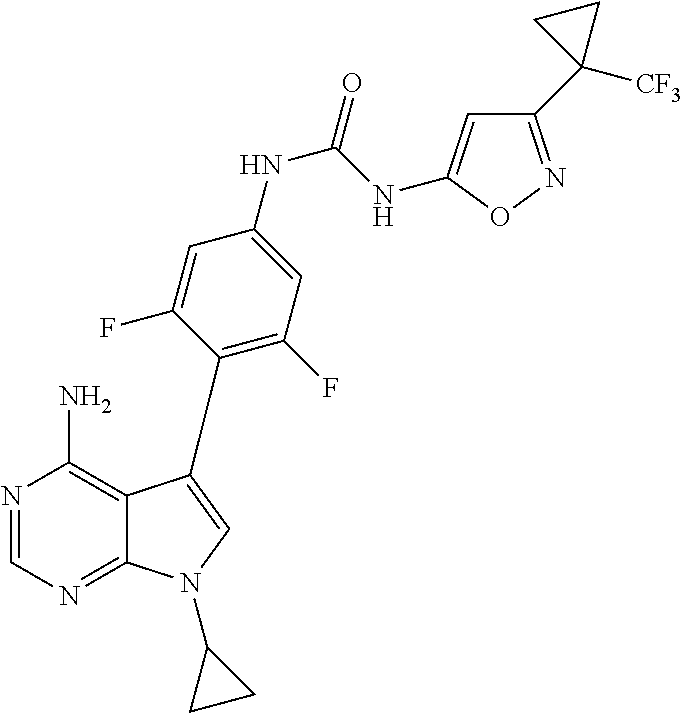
N1=CN=C2C(=C1N)C(C1=C(F)C=C(NC(NC3=CC(C4([CF3])CC4)=NO3)=O)C=C1F)=CN2C1CC1
